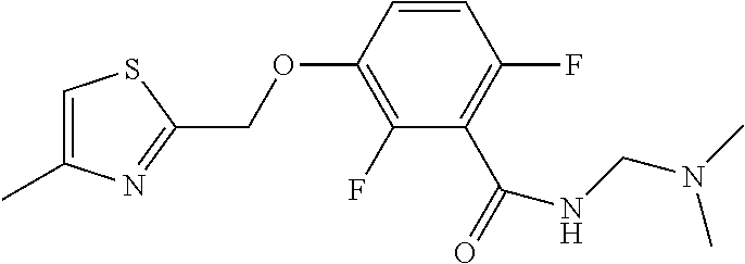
CC1=CSC(COC2=C(F)C(C(=O)NCN(C)C)=C(F)C=C2)=N1
